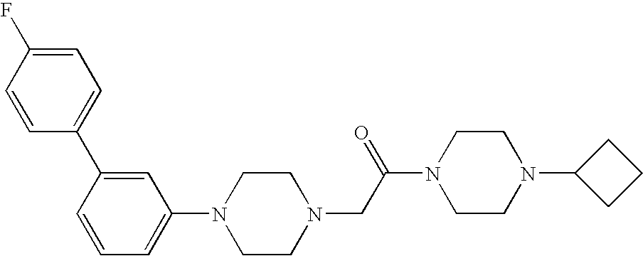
C1(N2CCN(CC(N3CCN(C4CCC4)CC3)=O)CC2)=CC=CC(C2=CC=C(F)C=C2)=C1
